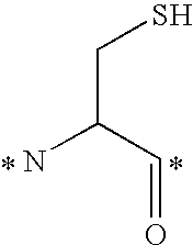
NC(C=O)CS
